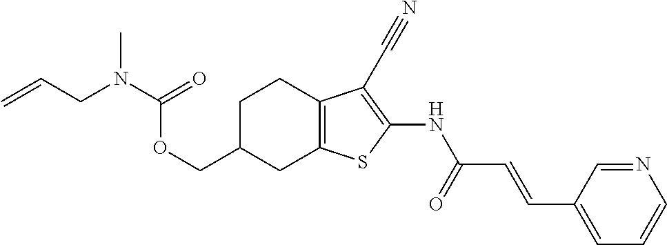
O(CC1CC2=C(CC1)C(C#N)=C(NC(C=CC1=CC=CN=C1)=O)S2)C(N(CC=C)C)=O
